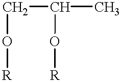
C(C(C)O[R])O[R]
